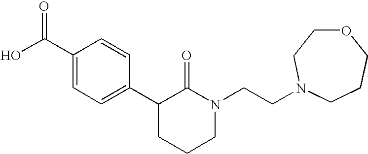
OC(C1=CC=C(C2CCCN(CCN3CCOCCC3)C2=O)C=C1)=O
